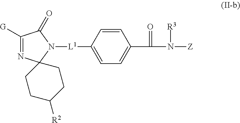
C1([G])=NC2(N([L1]C3=CC=C(C(N([Z])[R3])=O)C=C3)C1=O)CCC([R2])CC2
